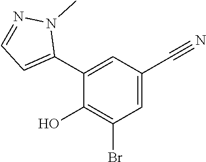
C1=C(C#N)C=C(C2=CC=NN2C)C(O)=C1Br
